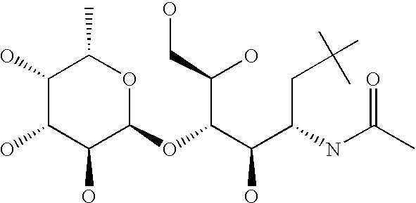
C1(O)C(O)C(O)C(OC(C(O)C(CC(C)(C)C)NC(C)=O)C(CO)O)OC1C
